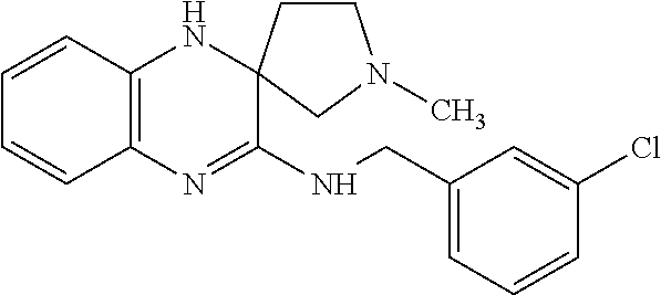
C12=C(N=C(NCC3=CC=CC(Cl)=C3)C3(N1)CCN(C)C3)C=CC=C2
